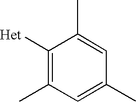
C1([Het])=C(C)C=C(C)C=C1C
